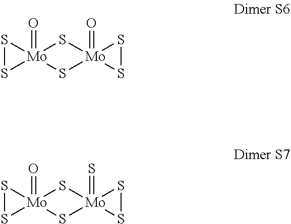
S1S[Mo]12(=O)S[Mo]1(=O)(SS1)S2.S1S[Mo]12(=O)S[Mo]1(=S)(SS1)S2
